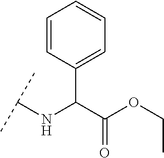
C1(C(C(OCC)=O)NC(C)C)=CC=CC=C1
